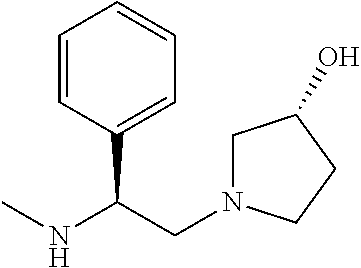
C1=CC(C(CN2CC(O)CC2)NC)=CC=C1
